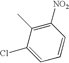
C1=C(Cl)C(C)=C([NO2])C=C1
